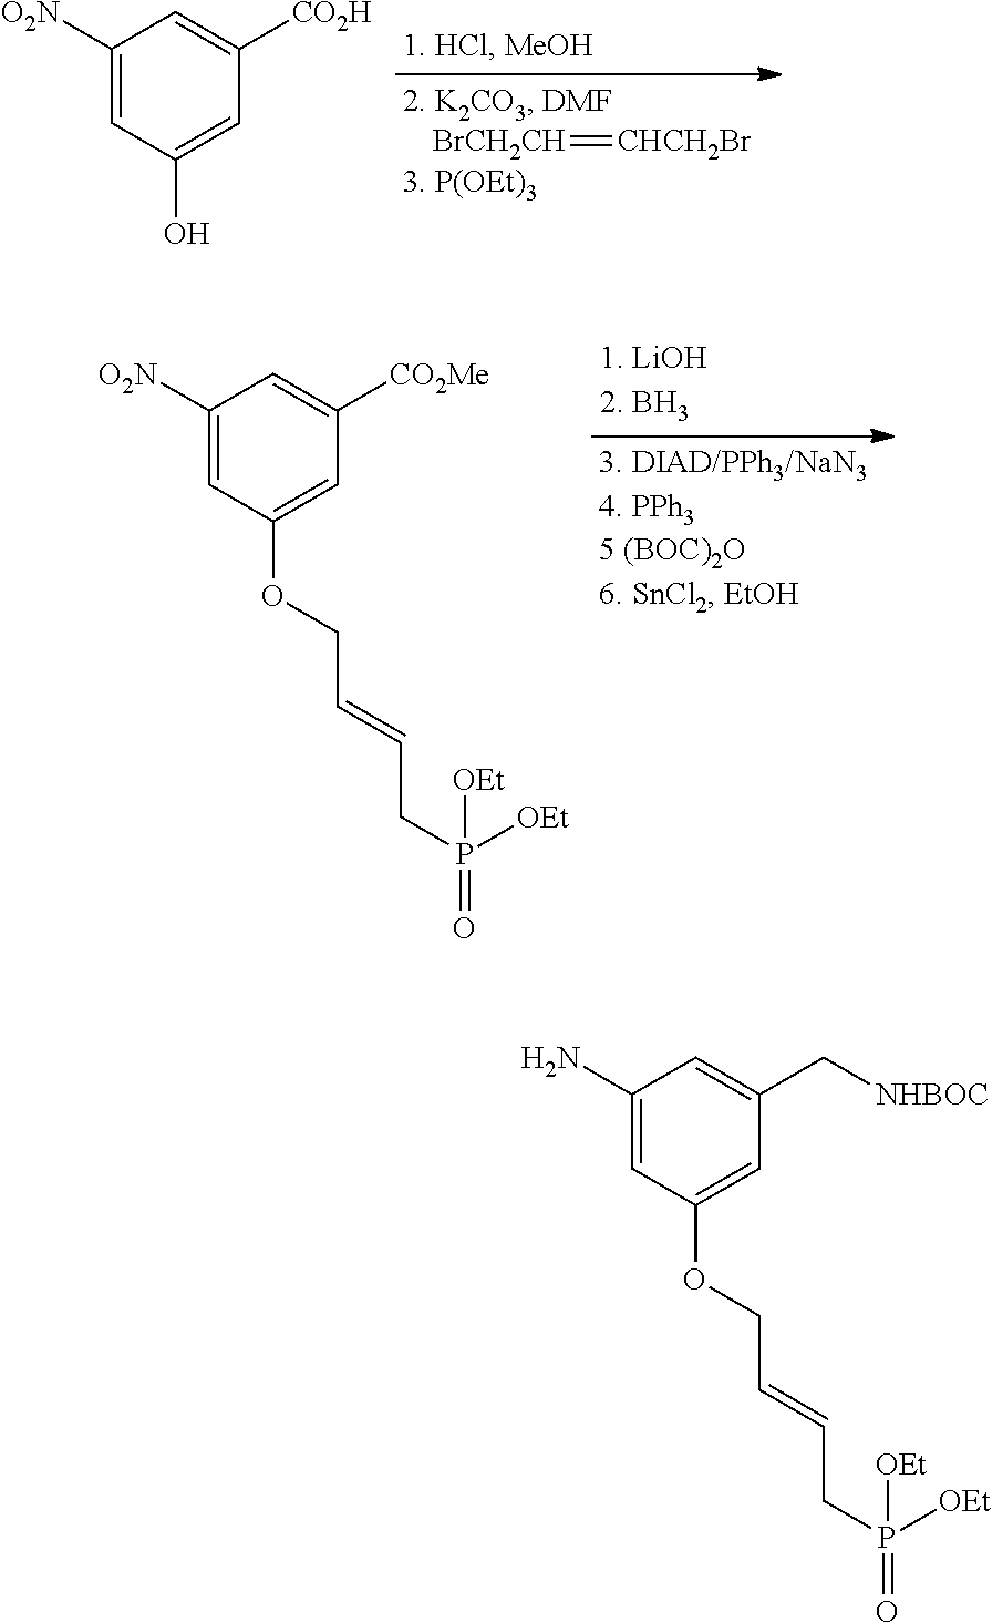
[BrCH2CH]=[CHCH2Br].C1([O2N])=CC(O)=CC([CO2H])=C1.C1(N)=CC(OCC=CCP([OEt])([OEt])=O)=CC(C[NHBOC])=C1.C1([O2N])=CC(OCC=CCP([OEt])([OEt])=O)=CC([CO2Me])=C1
